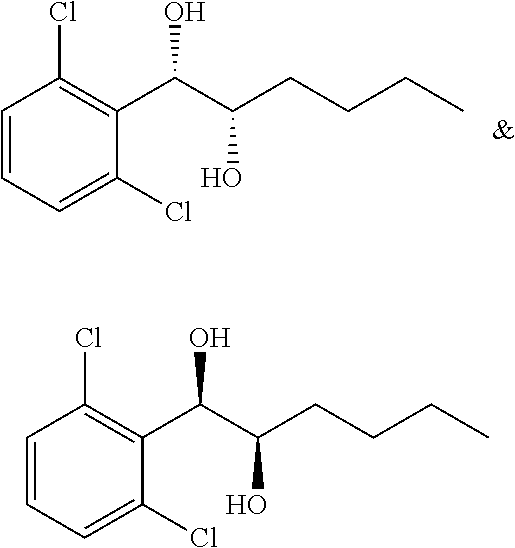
C1=CC=C(Cl)C(C(C(CCCC)O)O)=C1Cl.C1=CC=C(Cl)C(C(C(CCCC)O)O)=C1Cl
